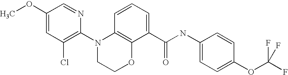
C1(N2CCOC3=C2C=CC=C3C(NC2=CC=C(OC(F)(F)F)C=C2)=O)=C(Cl)C=C(OC)C=N1
